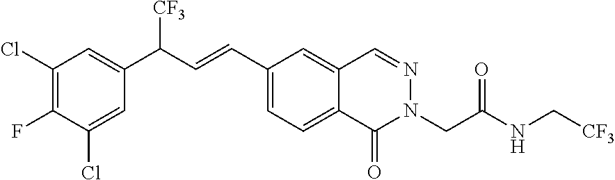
C(=CC1=CC=C2C(=C1)C=NN(CC(NC[CF3])=O)C2=O)C(C1=CC(Cl)=C(F)C(Cl)=C1)[CF3]
